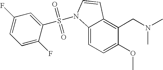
C1(OC)=CC=C2C(=C1CN(C)C)C=CN2S(=O)(=O)C1=CC(F)=CC=C1F
